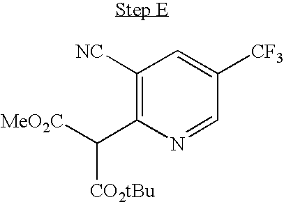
C1([NC])=C(C([MeO2C])[CO2tBu])N=CC([CF3])=C1
